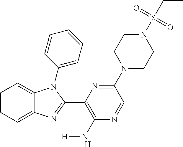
[H].C1=CC=C2C(=C1)N(C1=CC=CC=C1)C(C1=C(N[H])N=CC(N3CCN(S(CC)(=O)=O)CC3)=N1)=N2
